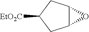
C12C(CC([EtO2C])C1)O2
